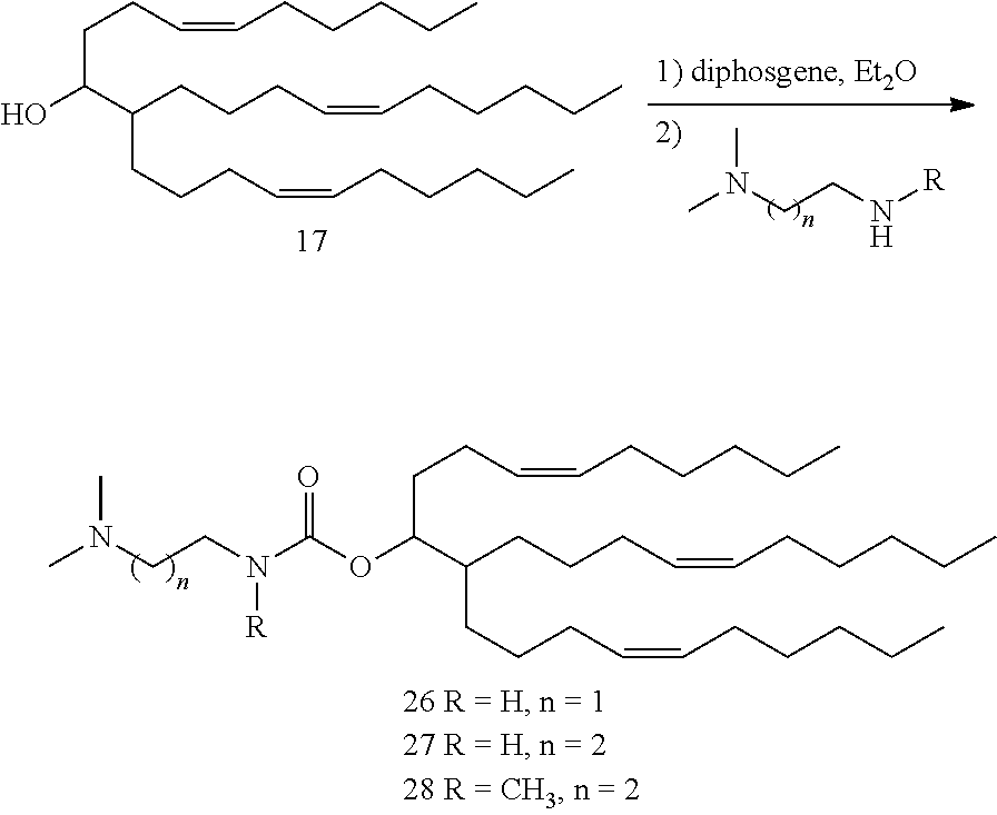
O(C(N(CCN(C)C)[R])=O)C(CCC=CCCCCC)C(CCCC=CCCCCC)CCCC=CCCCCC.CN(CCN[R])C.C(C(C(CCCC=CCCCCC)CCCC=CCCCCC)O)CC=CCCCCC
